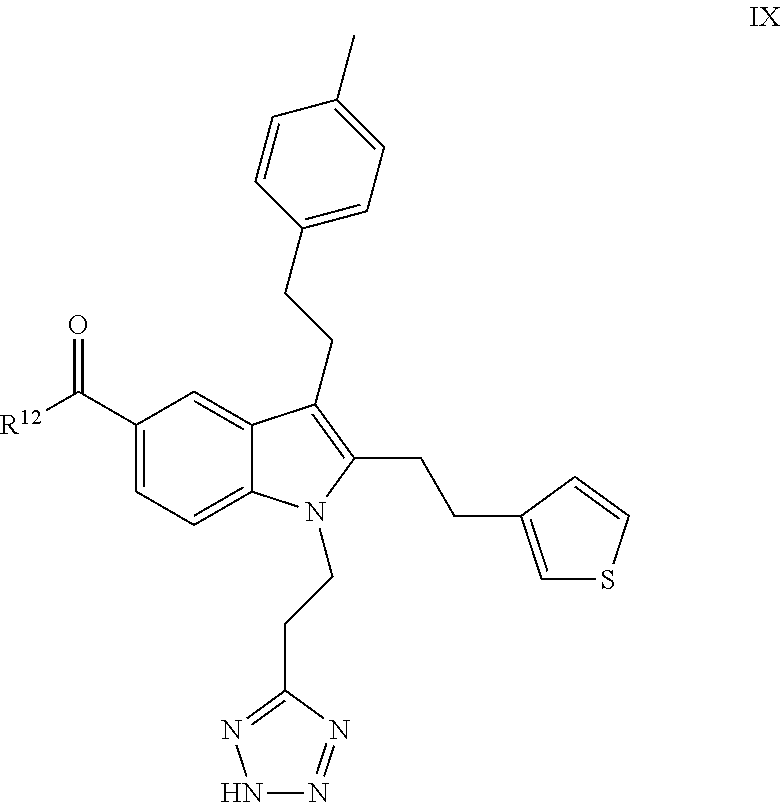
C(CC1=C(CCC2=CC=C(C)C=C2)C2=CC(C([R12])=O)=CC=C2N1CCC1=NNN=N1)C1=CSC=C1
